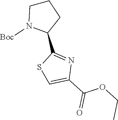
C1N([Boc])C(C2=NC(C(OCC)=O)=CS2)CC1
